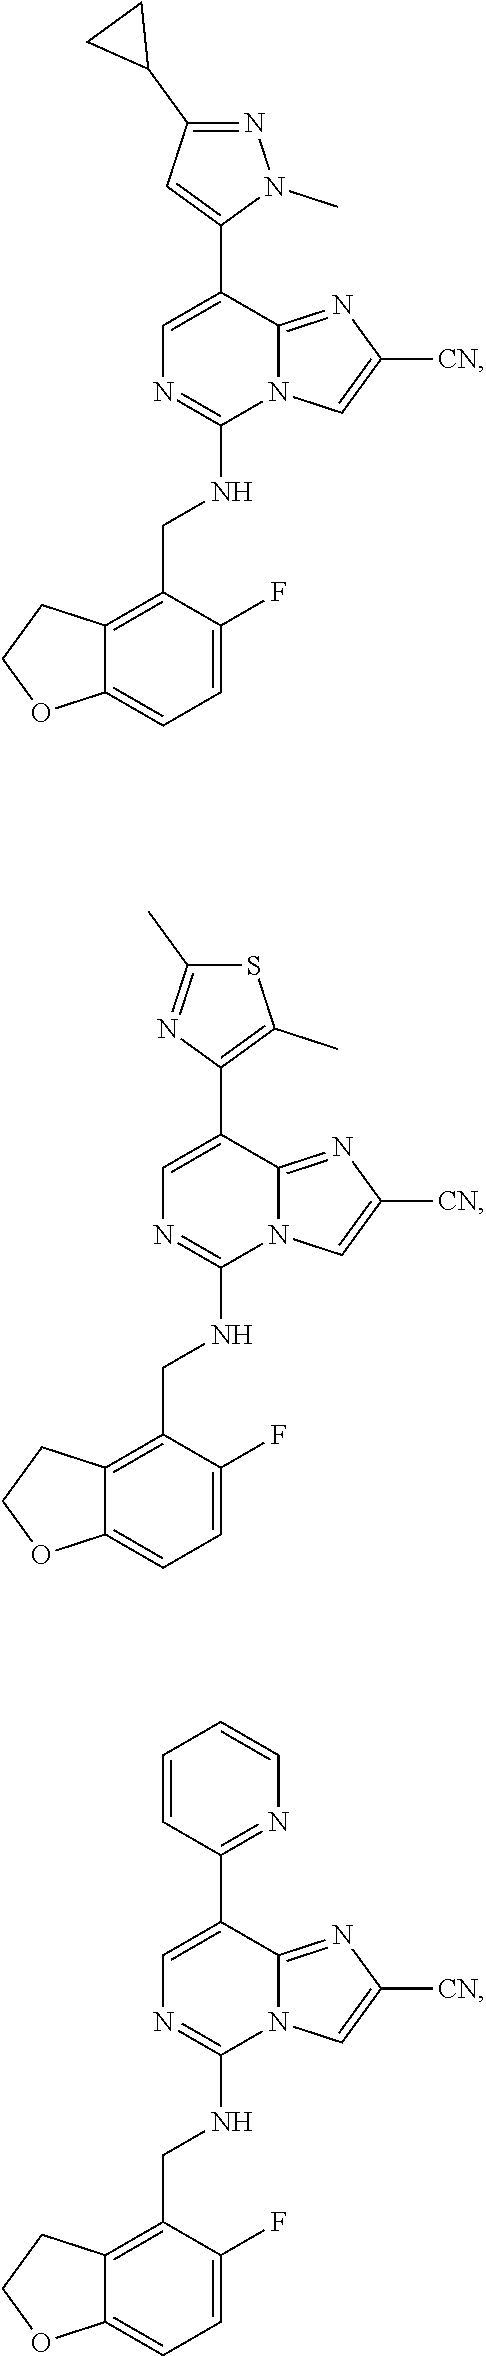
C1=C(F)C(CNC2=NC=C(C3=CC(C4CC4)=NN3C)C3=NC([CN])=CN23)=C2C(=C1)OCC2.C1=C(F)C(CNC2=NC=C(C3=C(C)SC(C)=N3)C3=NC([CN])=CN23)=C2C(=C1)OCC2.C1=C(F)C(CNC2=NC=C(C3=NC=CC=C3)C3=NC([CN])=CN23)=C2C(=C1)OCC2
